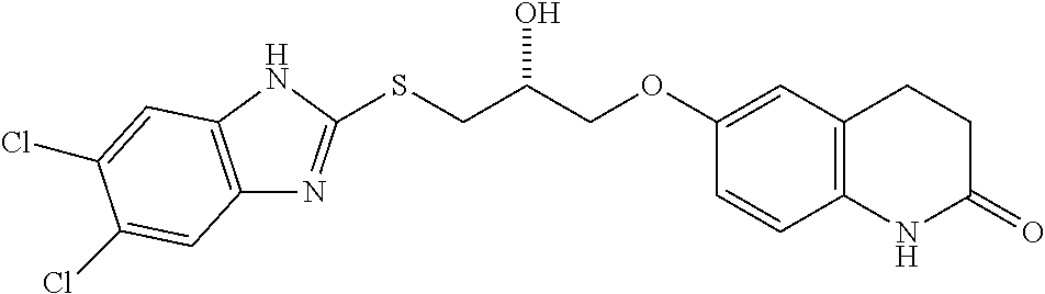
C12=C(C=C(OCC(CSC3=NC4=C(N3)C=C(Cl)C(Cl)=C4)O)C=C1)CCC(=O)N2
